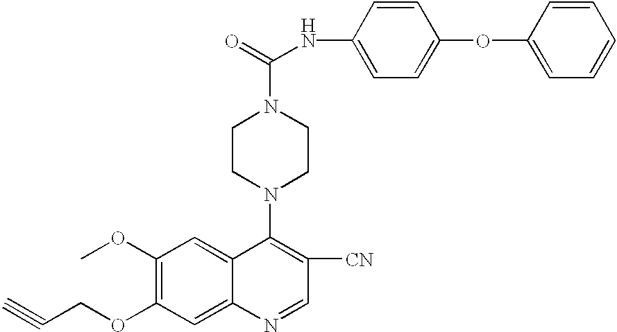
C1(OC)=C(OCC#C)C=C2C(=C1)C(N1CCN(C(=O)NC3=CC=C(OC4=CC=CC=C4)C=C3)CC1)=C([CN])C=N2
